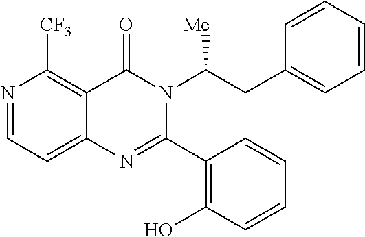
N1=CC=C2C(=C1[CF3])C(=O)N(C(CC1=CC=CC=C1)[Me])C(C1=C(O)C=CC=C1)=N2
